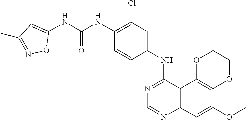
C12=C(C3=C(C=C1OC)N=CN=C3NC1=CC(Cl)=C(NC(NC3=CC(C)=NO3)=O)C=C1)OCCO2
